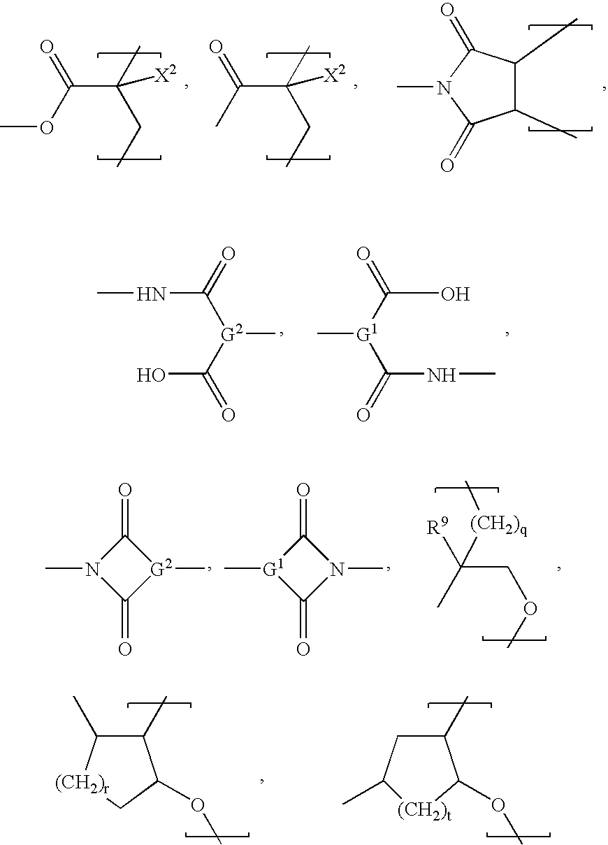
CNC(=O)[G2](C)C(=O)O.OC(=O)[G1](C)C(=O)NC.CN1C(=O)[G2](C)C1=O.CN1C(=O)[G1](C)C1=O.[R9]C(C)([(CH2)q]C)COC.C1(C)C(C)[(CH2)r]CC1OC.C1(C)CC(C)[(CH2)t]C1OC.C(C(C)([X2])CC)(=O)OC.C(C(C)([X2])CC)(=O)C.C1(C)C(C)C(=O)N(C)C1=O
